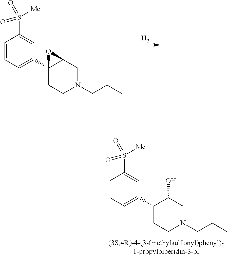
C1=CC=C(C2CCN(CCC)CC2O)C=C1S([Me])(=O)=O.C1=CC=C(C23CCN(CCC)CC2O3)C=C1S([Me])(=O)=O.[H2]
